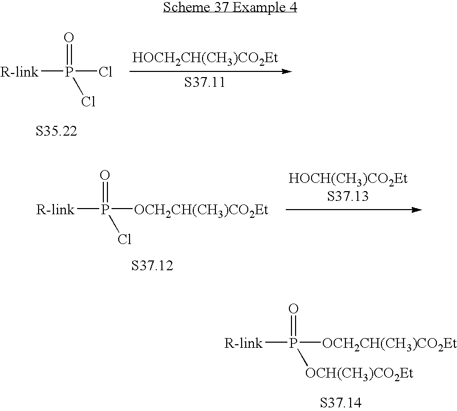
[R-link]P(Cl)(Cl)=O.[HOCH2CH(CH3)CO2Et].[R-link]P([OCH2CH(CH3)CO2Et])(Cl)=O.[HOCH(CH3)CO2EtS37.13].[R-link]P([OCH2CH(CH3)CO2Et])([OCH(CH3)CO2Et])=O
